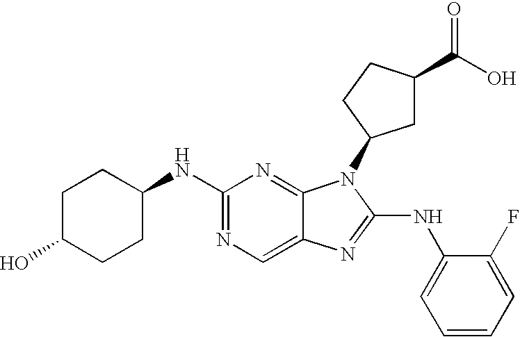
C1(NC2CCC(O)CC2)=NC=C2C(=N1)N(C1CC(C(O)=O)CC1)C(NC1=CC=CC=C1F)=N2
